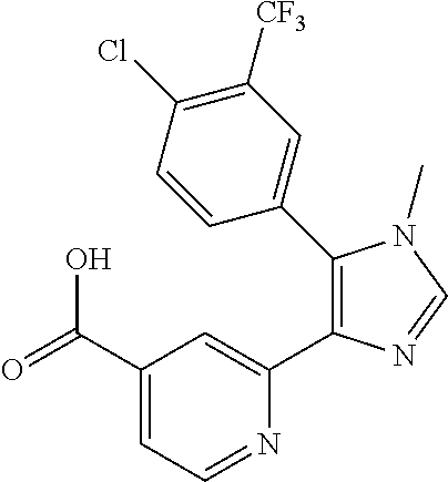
C1(C(=O)O)=CC=NC(C2=C(C3=CC([CF3])=C(Cl)C=C3)N(C)C=N2)=C1
